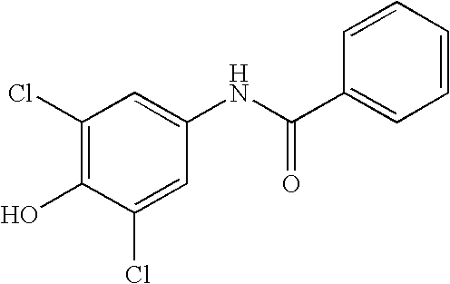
C1(Cl)=CC(NC(C2=CC=CC=C2)=O)=CC(Cl)=C1O
